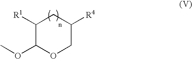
C1([R1])C(OC)OCC([R4])C1
